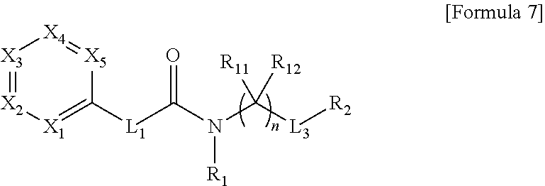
[X3]1=[X2][X1]=C([L1]C(N(C([L3][R2])([R11])[R12])[R1])=O)[X5]=[X4]1
